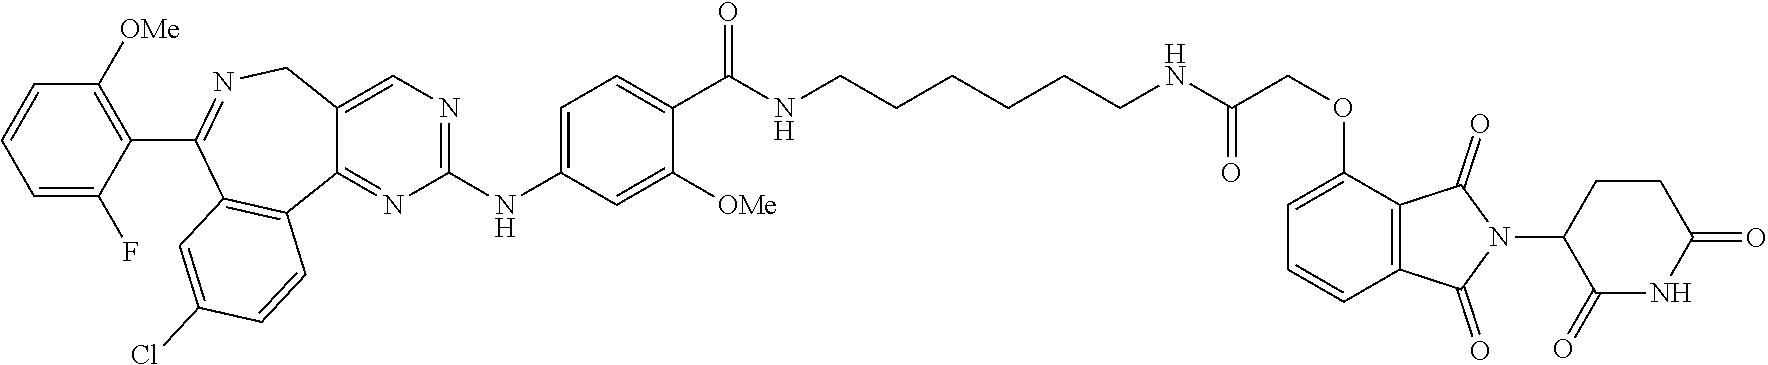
C1(OCC(NCCCCCCNC(C2=CC=C(NC3=NC=C4C(=N3)C3=C(C(C5=C([OMe])C=CC=C5F)=NC4)C=C(Cl)C=C3)C=C2[OMe])=O)=O)=CC=CC2=C1C(=O)N(C1C(=O)NC(=O)CC1)C2=O
